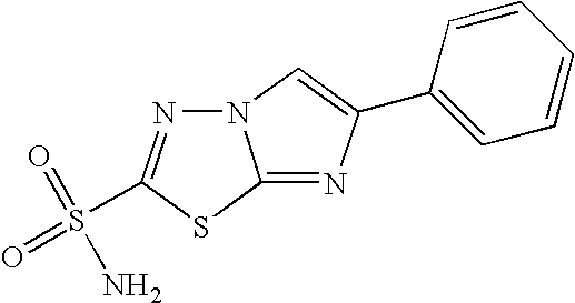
N12N=C(S(=O)(=O)N)SC1=NC(C1=CC=CC=C1)=C2
